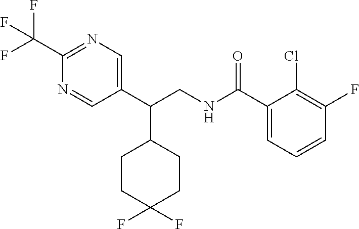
C1(C(CNC(C2=CC=CC(F)=C2Cl)=O)C2CCC(F)(F)CC2)=CN=C(C(F)(F)F)N=C1
